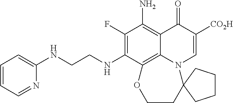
C1(F)=C(NCCNC2=CC=CC=N2)C2=C3C(=C1N)C(=O)C([CO2H])=CN3C1(CCO2)CCCC1
